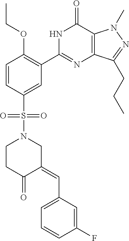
C1=CC(S(N2CC(=CC3=CC=CC(F)=C3)C(=O)CC2)(=O)=O)=CC(C2=NC3=C(C(=O)N2)N(C)N=C3CCC)=C1OCC
